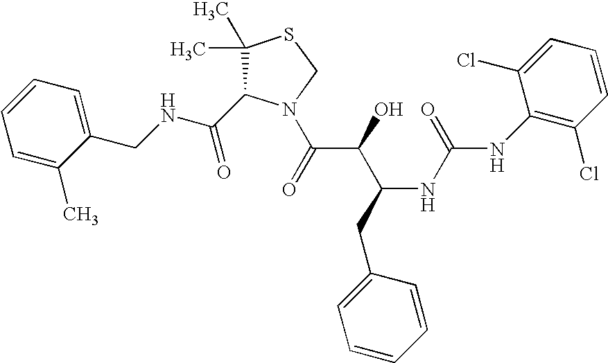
C(NCC1=CC=CC=C1C)(=O)C1C(C)(C)SCN1C(C(C(CC1=CC=CC=C1)NC(=O)NC1=C(Cl)C=CC=C1Cl)O)=O
